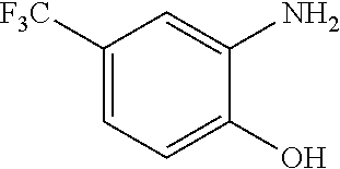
C1([F3C])=CC=C(O)C(N)=C1
